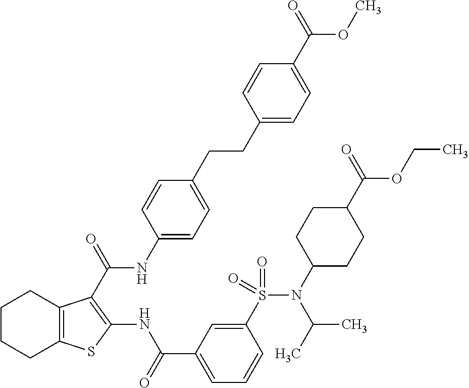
C1CCC2=C(C1)C(C(=O)NC1=CC=C(CCC3=CC=C(C(=O)OC)C=C3)C=C1)=C(NC(C1=CC=CC(S(=O)(=O)N(C3CCC(C(=O)OCC)CC3)C(C)C)=C1)=O)S2
